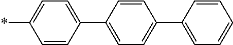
C1(*)=CC=C(C2=CC=C(C3=CC=CC=C3)C=C2)C=C1
